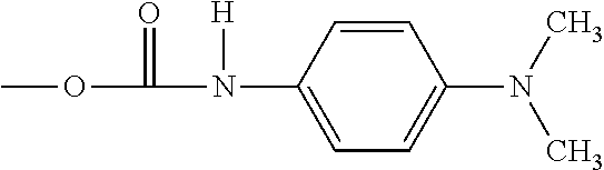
COC(N(C1=CC=C(N(C)C)C=C1)[H])=O
